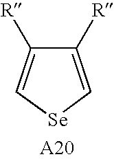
C1([R])=C[Se]C=C1[R]
